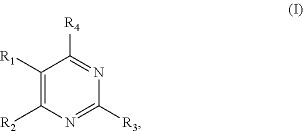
C1([R1])=C([R2])N=C([R3])N=C1[R4]
